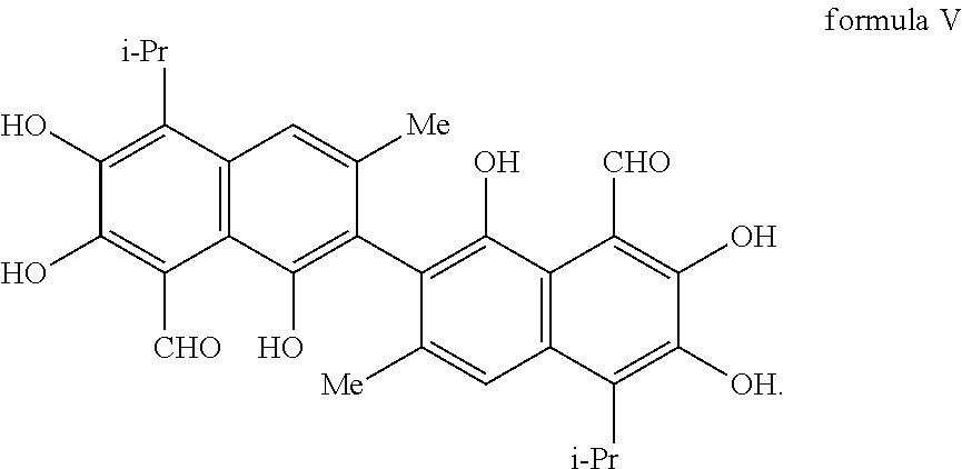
C1(O)=C([i-Pr])C2=C(C([CHO])=C1O)C(O)=C(C1=C(O)C3=C(C=C1[Me])C([i-Pr])=C([OH])C(O)=C3[CHO])C([Me])=C2
